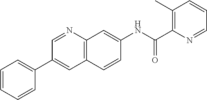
C1=NC2=C(C=C1C1=CC=CC=C1)C=CC(NC(C1=C(C)C=CC=N1)=O)=C2
